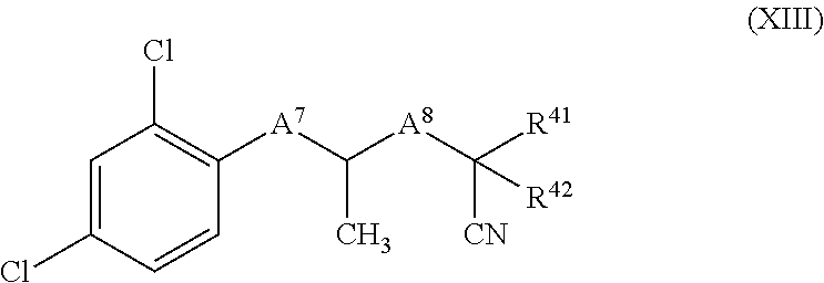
C1=C(Cl)C=CC([A7]C([A8]C([CN])([R41])[R42])C)=C1Cl
